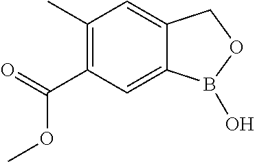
C1(C(=O)OC)=C(C)C=C2C(=C1)B(O)OC2
